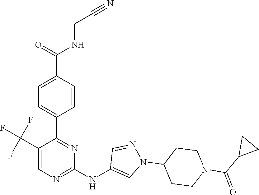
C1(C2=NC(NC3=CN(C4CCN(C(C5CC5)=O)CC4)N=C3)=NC=C2C(F)(F)F)=CC=C(C(=O)NCC#N)C=C1
